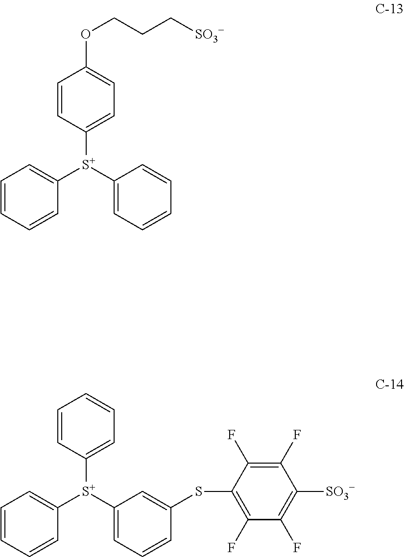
C1=CC([S+](C2=CC=CC=C2)C2=CC=CC=C2)=CC=C1OCCC[SO3-].C1=CC([S+](C2=CC=CC(SC3=C(F)C(F)=C([SO3-])C(F)=C3F)=C2)C2=CC=CC=C2)=CC=C1
